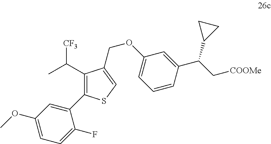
C1(C([CF3])C)=C(C2=CC(OC)=CC=C2F)SC=C1COC1=CC=CC(C(C[COOMe])C2CC2)=C1
